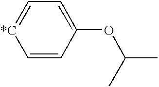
C1=CC(OC(C)C)=CC=[*C]1
